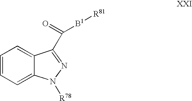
C1=CC=C2C(=C1)C(C(=O)[B1][R81])=NN2[R78]
